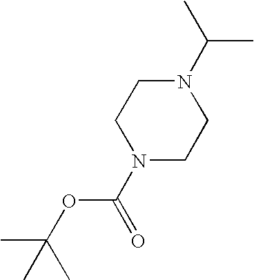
N1(C(C)C)CCN(C(=O)OC(C)(C)C)CC1
